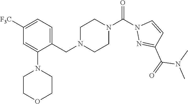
C1([F3C])=CC=C(CN2CCN(C(N3N=C(C(=O)N(C)C)C=C3)=O)CC2)C(N2CCOCC2)=C1
